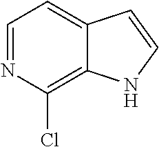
C1=NC(Cl)=C2C(=C1)C=CN2
